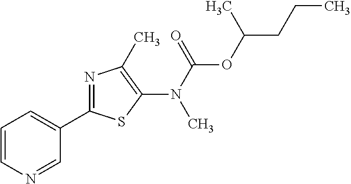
C1(C2=NC(C)=C(N(C(=O)OC(CCC)C)C)S2)=CC=CN=C1
